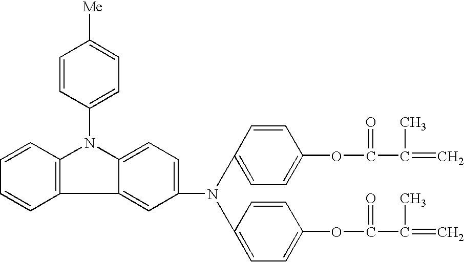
N(C1=CC=C(OC(C(=C)C)=O)C=C1)(C1=CC=C(OC(C(=C)C)=O)C=C1)C1=CC=C2C(=C1)C1=C(N2C2=CC=C([Me])C=C2)C=CC=C1
